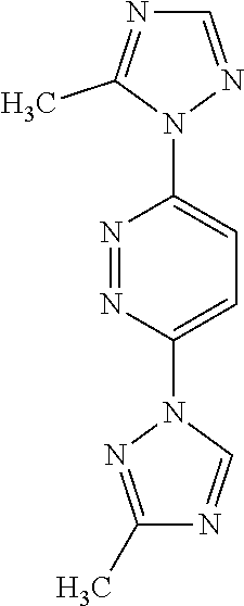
C1=NN(C2=CC=C(N3N=C(C)N=C3)N=N2)C(C)=N1
